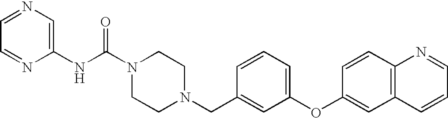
C1=NC(NC(N2CCN(CC3=CC(OC4=CC5=C(C=C4)N=CC=C5)=CC=C3)CC2)=O)=CN=C1
